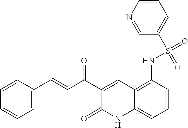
C(C1=CC2=C(NS(=O)(=O)C3=CC=CN=C3)C=CC=C2NC1=O)(=O)C=CC1=CC=CC=C1
